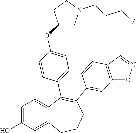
C1=C(O)C=C2C(=C1)C(C1=CC=C(OC3CN(CCCF)CC3)C=C1)=C(C1=CC3=C(C=C1)C=NO3)CCC2
